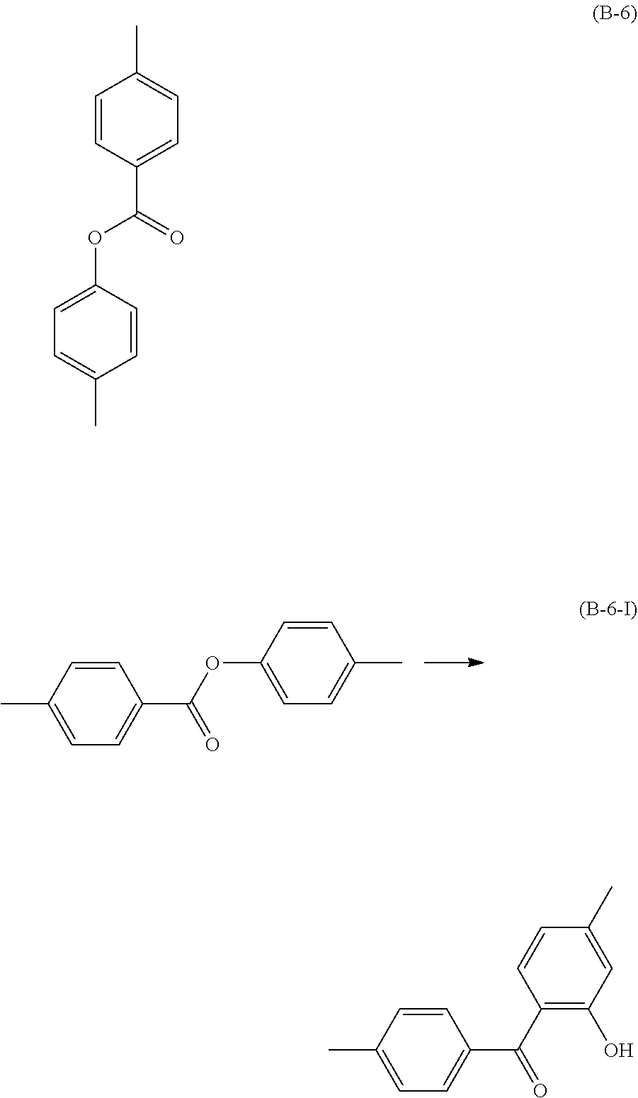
C1(C)=CC=C(C(OC2=CC=C(C)C=C2)=O)C=C1.O(C1=CC=C(C)C=C1)C(C1=CC=C(C)C=C1)=O.C1(C)=CC=C(C(C2=C(O)C=C(C)C=C2)=O)C=C1
